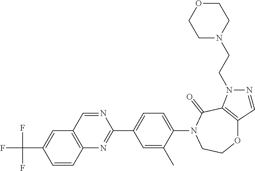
C12=C(C=C(C(F)(F)F)C=C1)C=NC(C1=CC=C(N3CCOC4=C(C3=O)N(CCN3CCOCC3)N=C4)C(C)=C1)=N2
